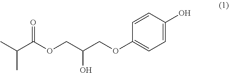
CC(C)C(OCC(O)COC1=CC=C(O)C=C1)=O
